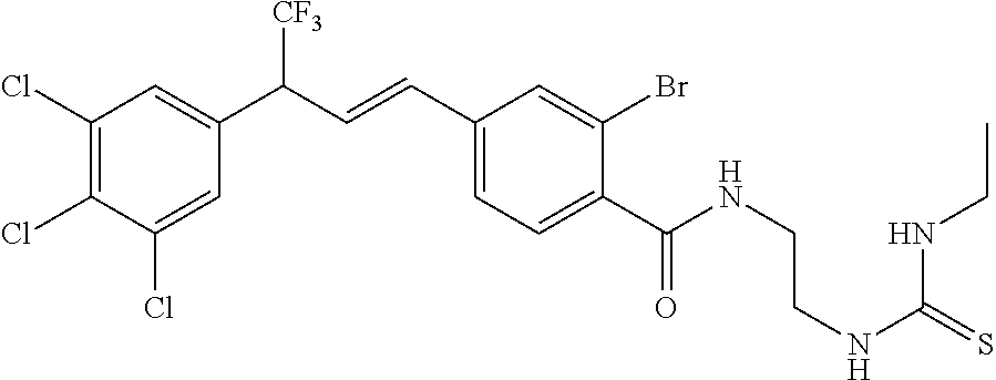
C1(Cl)=C(Cl)C(Cl)=CC(C(C=CC2=CC=C(C(NCCNC(=S)NCC)=O)C(Br)=C2)[CF3])=C1
